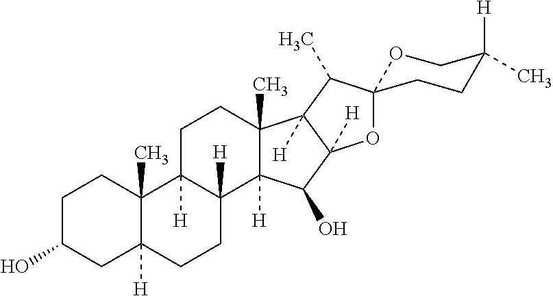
C1C(O)CC2([H])C(C)(C1)C1([H])C([H])(CC2)C2([H])C(C)(CC1)C1([H])C([H])(C2O)OC2(OCC([H])(C)CC2)C1C
